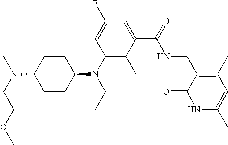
CN(CCOC)C1CCC(N(C2=C(C)C(C(NCC3=C(C)C=C(C)NC3=O)=O)=CC(F)=C2)CC)CC1
